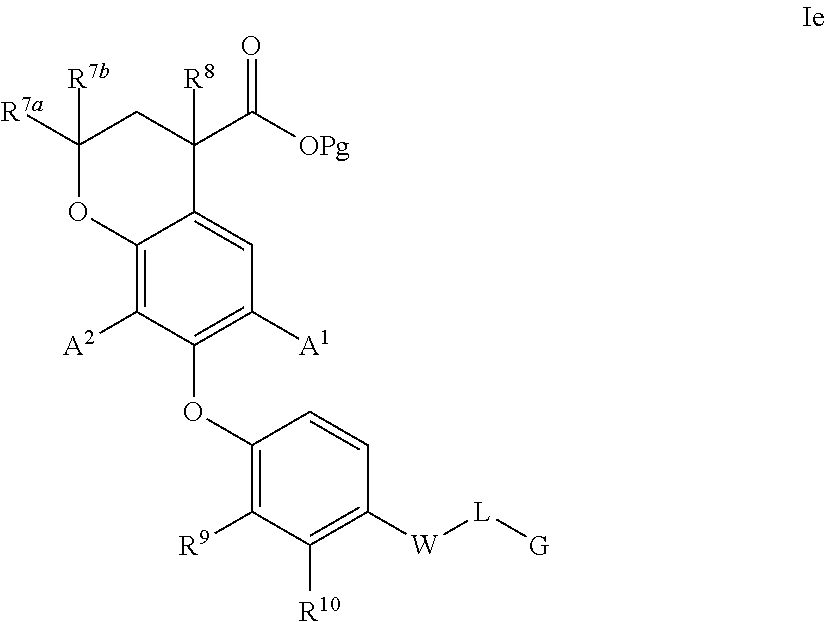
C1([R7a])([R7b])OC2=C([A2])C(OC3=C([R9])C([R10])=C([W][L][G])C=C3)=C([A1])C=C2C([R8])(C([OPg])=O)C1
